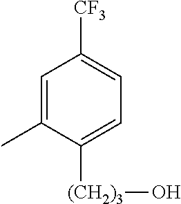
C1=C(C)C([(CH2)3]O)=CC=C1[CF3]
